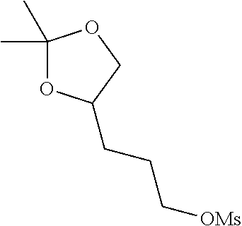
C1(C)(C)OC(CCC[OMs])CO1
